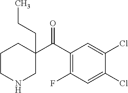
CCCC1(C(C2=C(F)C=C(Cl)C(Cl)=C2)=O)CCCNC1
